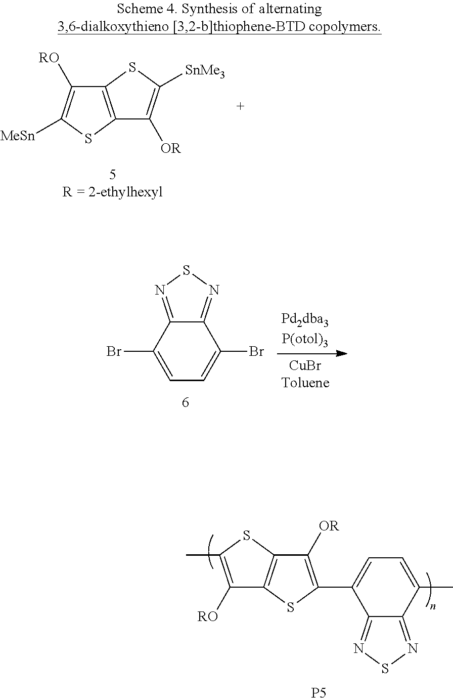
C1(Br)=CC=C(Br)C2=NSN=C12.C12=C(SC(C)=C1[RO])C([OR])=C(C1=CC=C(C)C3=NSN=C31)S2.[P5].C12=C(SC([MeSn])=C1[RO])C([OR])=C([SnMe3])S2
